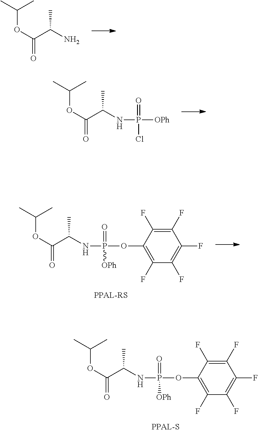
CC(OC(C(NP([OPh])(=O)Cl)C)=O)C.CC(OC(C(N)C)=O)C.CC(OC(C(NP(OC1=C(F)C(F)=C(F)C(F)=C1F)(=O)[OPh])C)=O)C.CC(OC(C(NP(OC1=C(F)C(F)=C(F)C(F)=C1F)(=O)[OPh])C)=O)C
